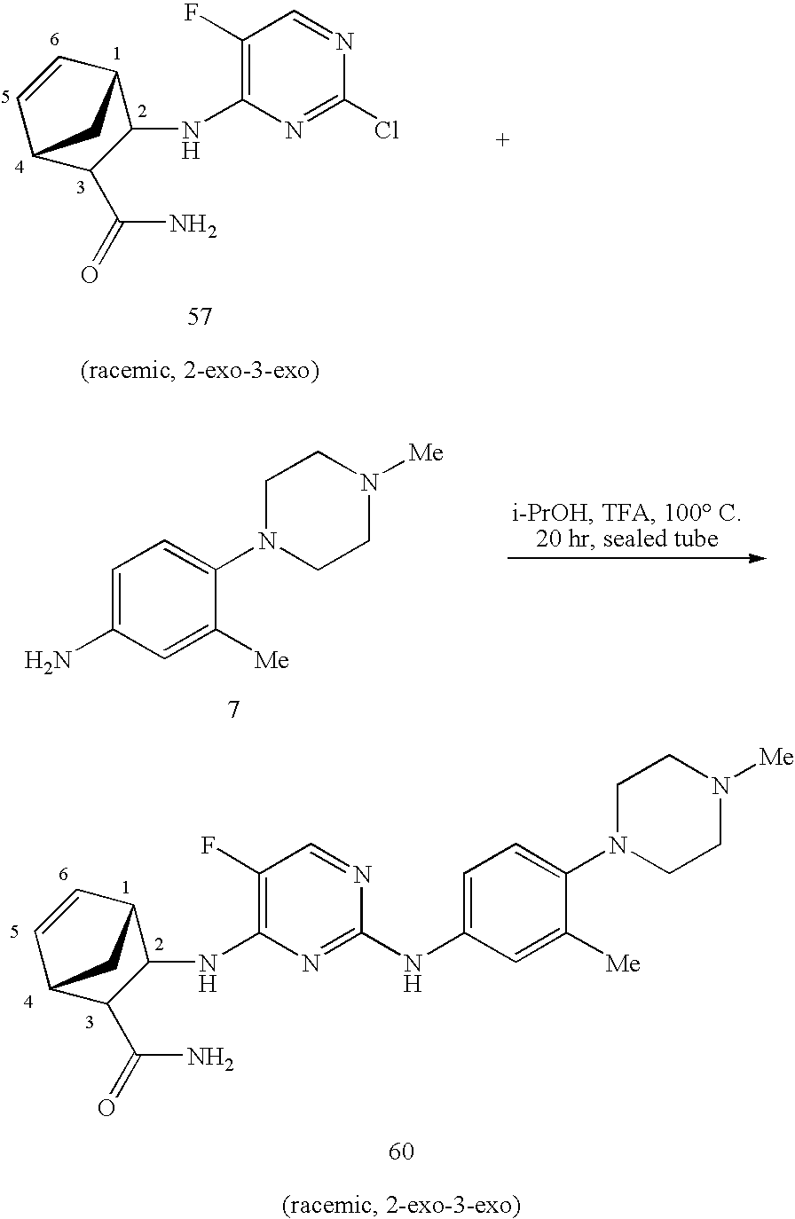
C1(NC2=C(F)C=NC(Cl)=N2)C2CC(C=C2)C1C(=O)N.C1=C(N)C=C([Me])C(N2CCN([Me])CC2)=C1.C1(NC2=C(F)C=NC(NC3=CC=C(N4CCN([Me])CC4)C([Me])=C3)=N2)C2CC(C=C2)C1C(=O)N
